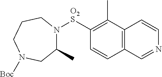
C1(C)N([O2S]C2=C(C)C3=C(C=C2)C=NC=C3)CCCN([Boc])C1
